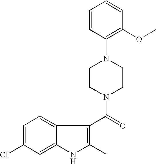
C1=CC(N2CCN(C(=O)C3=C(C)NC4=CC(Cl)=CC=C34)CC2)=C(OC)C=C1
